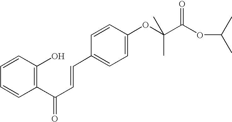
C1(C(C=CC2=CC=C(OC(C(OC(C)C)=O)(C)C)C=C2)=O)=C(O)C=CC=C1
